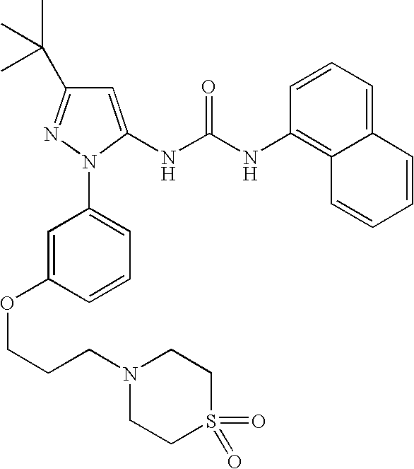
C1=C(NC(NC2=C3C(=CC=C2)C=CC=C3)=O)N(C2=CC=CC(OCCCN3CCS(=O)(=O)CC3)=C2)N=C1C(C)(C)C
